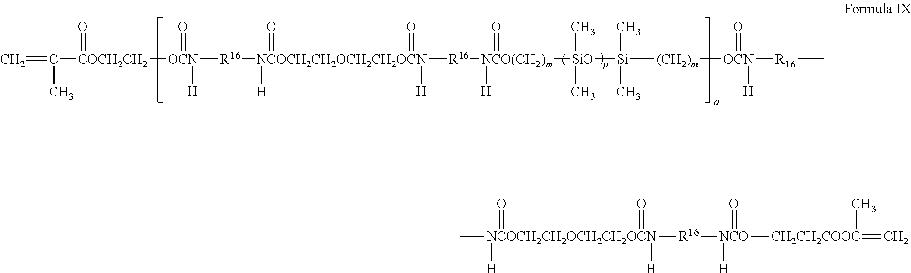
C=C(C)[COCH2CH2]([OCN](=O)([R16][NCOCH2CH2OCH2CH2OCN](=O)([H])(=O)([H])[R16][NCO(CH2)m]([H])(=O)[SiO]([Si]([(CH2)m][OCN]([R16]C)(=O)[H])(C)C)(C)C)[H])=O.C[NCOCH2CH2OCH2CH2OCN]([H])(=O)(=O)([H])[R16][NCO]([H])(=O)[CH2CH2COOC](=C)C
